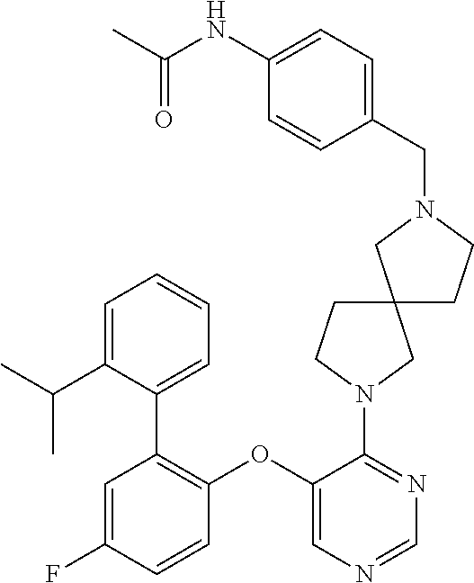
C1=C(F)C=CC(OC2=CN=CN=C2N2CC3(CC2)CCN(CC2=CC=C(NC(C)=O)C=C2)C3)=C1C1=CC=CC=C1C(C)C
